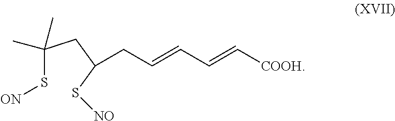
C(S[ON])(CC(S[NO])CC=CC=C[COOH])(C)C
